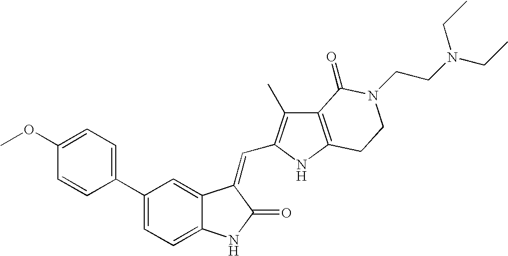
C1=C(C2=CC=C(OC)C=C2)C=C2C(=C1)NC(=O)C2=CC1=C(C)C2=C(N1)CCN(CCN(CC)CC)C2=O
